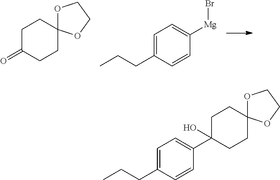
O1C2(OCC1)CCC(=O)CC2.C1=C(CCC)C=CC([Mg]Br)=C1.C1=C(CCC)C=CC(C2(O)CCC3(OCCO3)CC2)=C1
